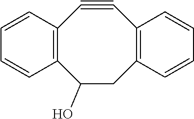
C1#CC2=C(C(O)CC3=C1C=CC=C3)C=CC=C2
